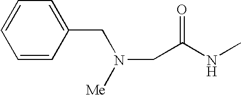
C1=CC(CN([Me])CC(=O)NC)=CC=C1
